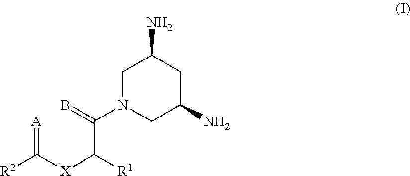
C1N(C(=B)C([X]C(=[A])[R2])[R1])CC(N)CC1N
